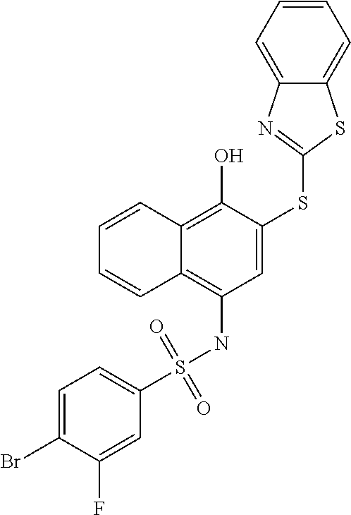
C1=C(SC2=NC3=CC=CC=C3S2)C(O)=C2C(=C1NS(C1=CC=C(Br)C(F)=C1)(=O)=O)C=CC=C2
